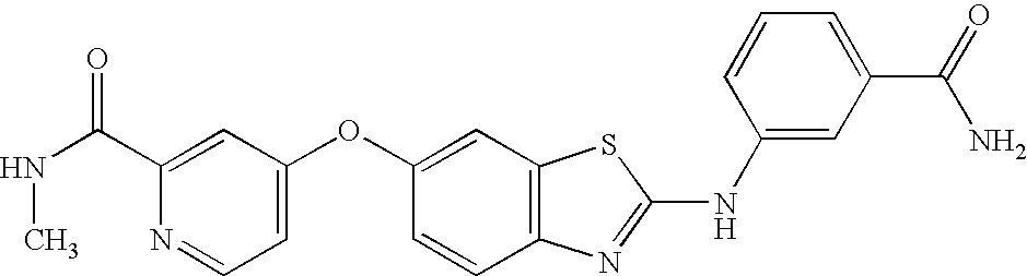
C1(C(=O)NC)=CC(OC2=CC3=C(C=C2)N=C(NC2=CC(C(N)=O)=CC=C2)S3)=CC=N1
